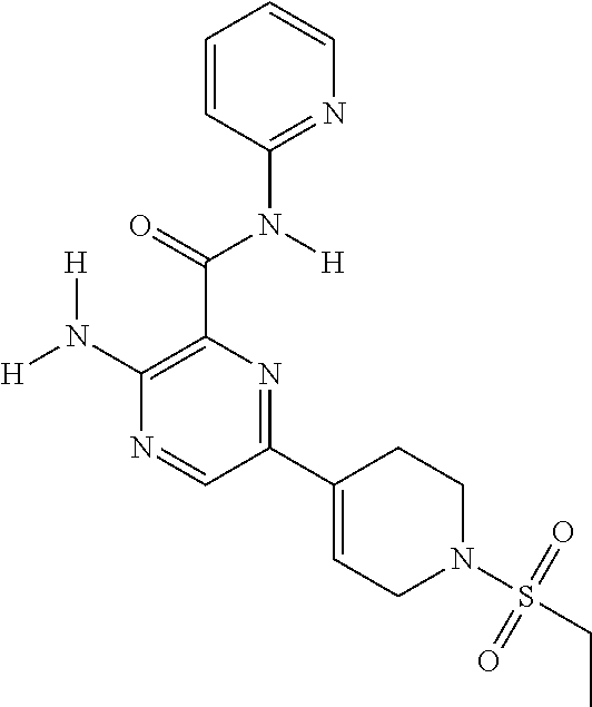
[H]N(C1=C(C(=O)N([H])C2=NC=CC=C2)N=C(C2=CCN(S(CC)(=O)=O)CC2)C=N1)[H]
